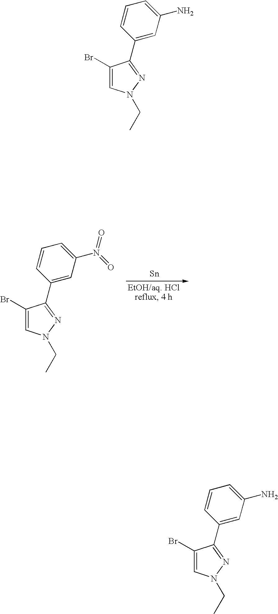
[Sn].C1=CC(C2=NN(CC)C=C2Br)=CC(N(=O)=O)=C1.C1=CC(C2=NN(CC)C=C2Br)=CC(N)=C1.C1=CC(C2=NN(CC)C=C2Br)=CC(N)=C1
